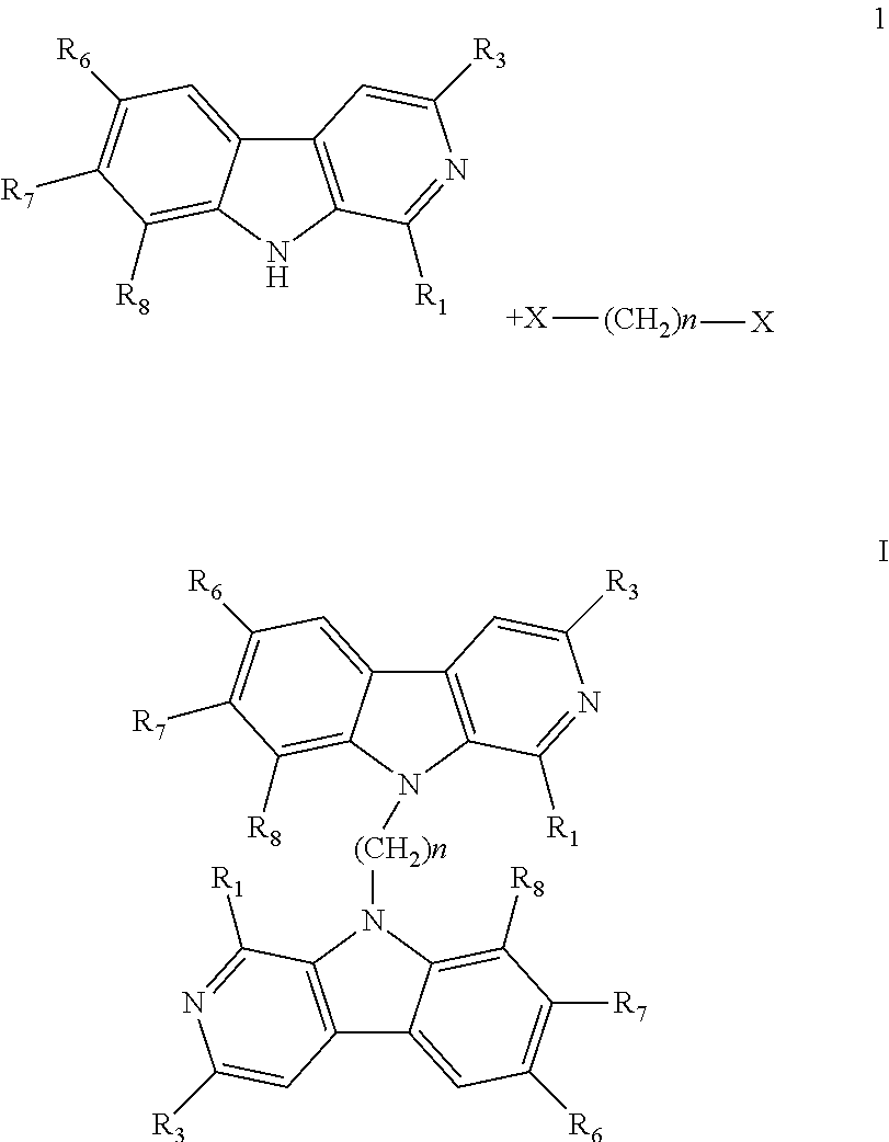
C12=C(N([(CH2)n]N3C4=C(C5=CC([R6])=C([R7])C([R8])=C35)C=C([R3])N=C4[R1])C3=C([R8])C([R7])=C([R6])C=C13)C([R1])=NC([R3])=C2.C12=C(C([R1])=NC([R3])=C1)NC1=C([R8])C([R7])=C([R6])C=C21.[+X][(CH2)n][X]
